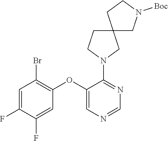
C1=C(F)C(F)=CC(OC2=CN=CN=C2N2CC3(CC2)CN([Boc])CC3)=C1Br
